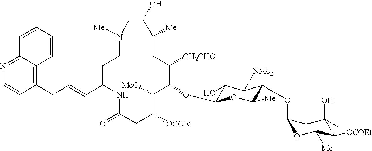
N1([Me])CCC(C=CCC2=C3C(=NC=C2)C=CC=C3)NC(=O)CC([OCOEt])C([MeO])C(OC2C(O)C([NMe2])C(OC3OC([Me])C([OCOEt])C(O)(C)C3)C([Me])O2)C([CH2CHO])CC([Me])C(O)C1
